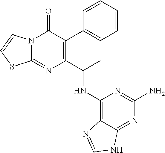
C1=CC=CC(C2=C(C(C)NC3=C4C(=NC(N)=N3)NC=N4)N=C3N(C2=O)C=CS3)=C1
